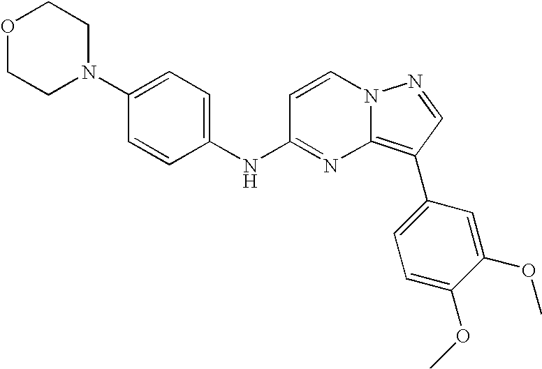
O1CCN(C2=CC=C(NC3=NC4=C(C5=CC=C(OC)C(OC)=C5)C=NN4C=C3)C=C2)CC1
